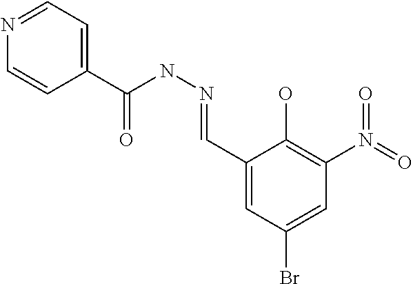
C1(C=NNC(=O)C2=CC=NC=C2)=CC(Br)=CC(N(=O)=O)=C1O
